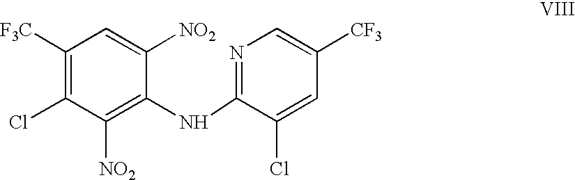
C1([F3C])=C(Cl)C([NO2])=C(NC2=NC=C([CF3])C=C2Cl)C([NO2])=C1
